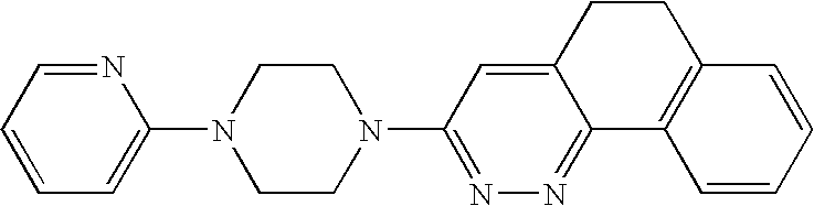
C1=CC=NC(N2CCN(C3=NN=C4C(=C3)CCC3=C4C=CC=C3)CC2)=C1
